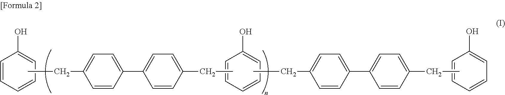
C1=CC=C(O)C=C1.CCC1=CC=C(C2=CC=C(CC)C=C2)C=C1.C1=CC=CC=C1O.C1=CC=C(O)C=C1.CCC1=CC=C(C2=CC=C(CC)C=C2)C=C1
